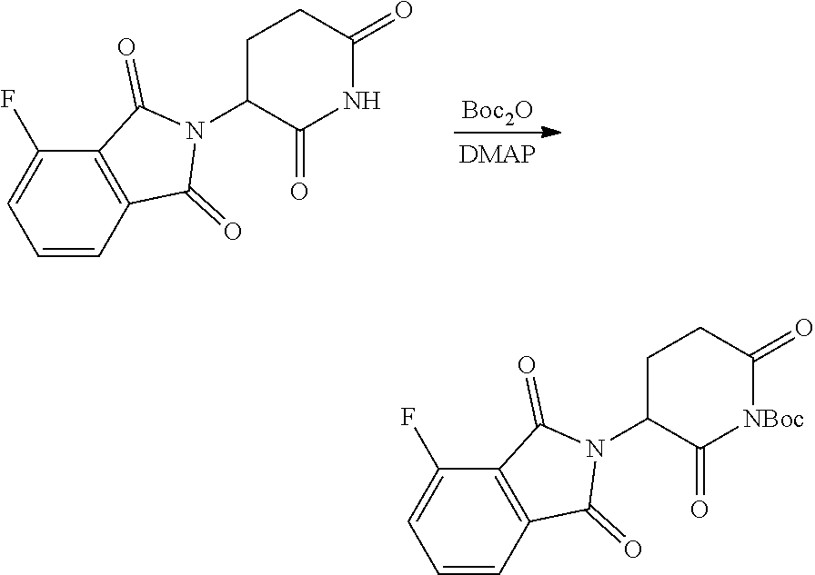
[Boc2O].C1=CC2=C(C(F)=C1)C(=O)N(C1C(=O)NC(=O)CC1)C2=O.C1=CC2=C(C(F)=C1)C(=O)N(C1C(=O)[NBoc]C(=O)CC1)C2=O
